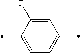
C1=C(C)C(F)=CC(C)=C1
